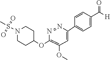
C1(OC2CCN(S(C)(=O)=O)CC2)=C(OC)C=C(C2=CC=C(C([H])=O)C=C2)N=N1
